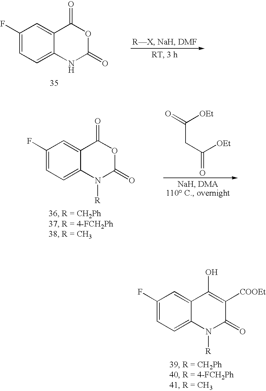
C1(F)=CC=C2C(=C1)C(=O)OC(=O)N2.C(CC(=O)[OEt])(=O)[OEt].C1(F)=CC=C2C(=C1)C(=O)OC(=O)N2[R].C1(F)=CC=C2C(=C1)C(O)=C([COOEt])C(=O)N2[R]
